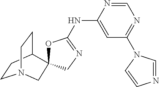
C1CC2CCN1CC21OC(NC2=CC(N3C=NC=C3)=NC=N2)=NC1
